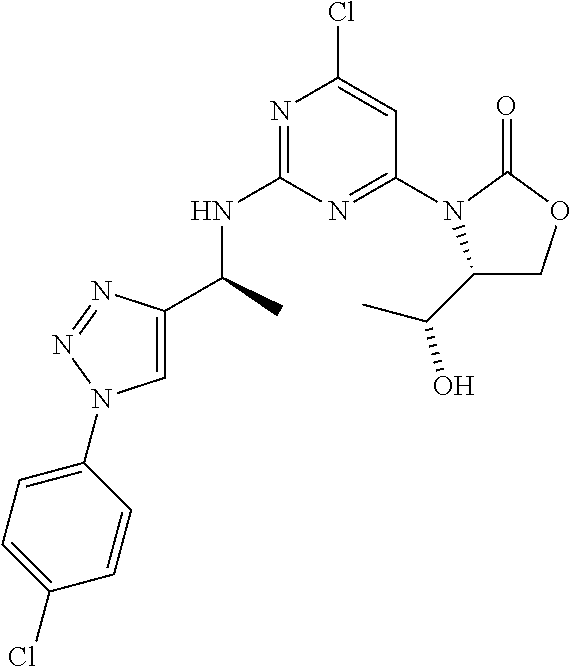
N1=C(NC(C)C2=CN(C3=CC=C(Cl)C=C3)N=N2)N=C(N2C(C(C)O)COC2=O)C=C1Cl
